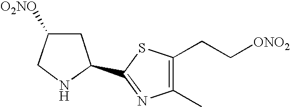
C1(C2=NC(C)=C(CC[ONO2])S2)CC([O2NO])CN1
